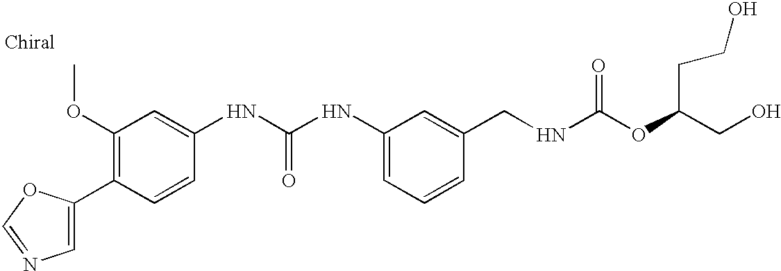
C1=C(C2=C(OC)C=C(NC(NC3=CC=CC(CNC(OC(CO)CCO)=O)=C3)=O)C=C2)OC=N1
